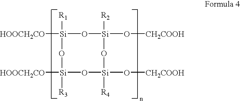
[HOOCH2CO][Si]1([R1])O[Si](O[CH2COOH])([R2])O[Si]([R4])(O[CH2COOH])O[Si]([R3])([HOOCH2CO])O1
